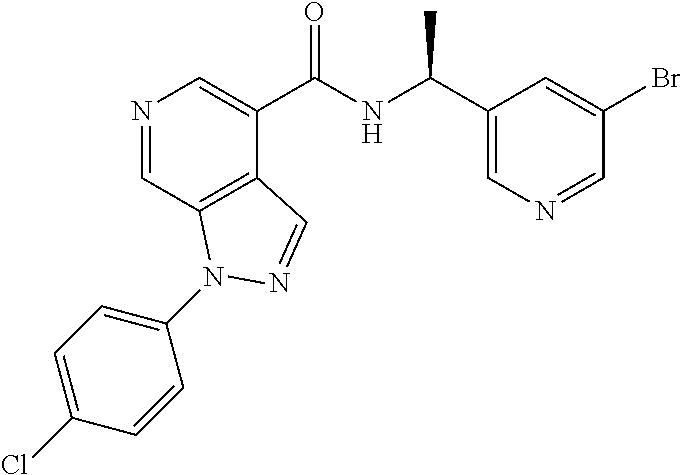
N1=CC2=C(C(C(NC(C3=CN=CC(Br)=C3)C)=O)=C1)C=NN2C1=CC=C(Cl)C=C1
